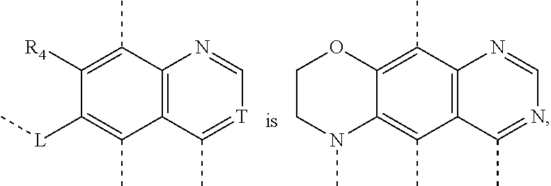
C12=C(C(C)=[T]C=N1)C(C)=C([L]C)C([R4])=C2C.C12=C(C(C)=NC=N1)C(C)=C1C(=C2C)OCCN1C
